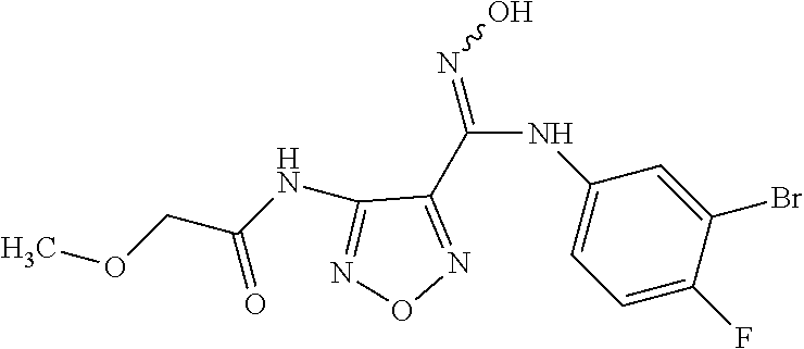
C1=C(Br)C(F)=CC=C1NC(=NO)C1=NON=C1NC(COC)=O
